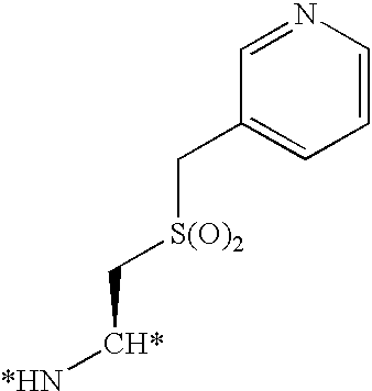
C1=NC=CC=C1C[S(O)2]C[CH*][*HN]
